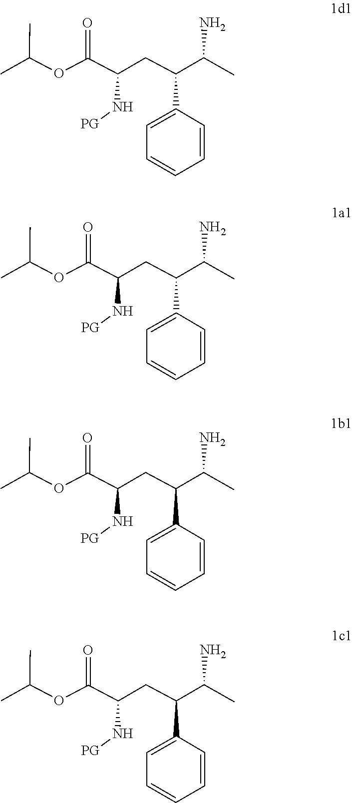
CC(C)OC(C(N[PG])CC(C(C)N)C1=CC=CC=C1)=O.CC(C)OC(C(N[PG])CC(C(C)N)C1=CC=CC=C1)=O.CC(C)OC(C(N[PG])CC(C(C)N)C1=CC=CC=C1)=O.CC(C)OC(C(N[PG])CC(C(C)N)C1=CC=CC=C1)=O
